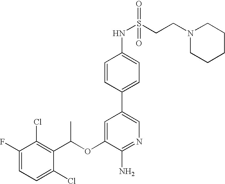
C1=C(F)C(Cl)=C(C(OC2=CC(C3=CC=C(NS(CCN4CCCCC4)(=O)=O)C=C3)=CN=C2N)C)C(Cl)=C1
